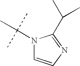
N1(C(C)(C)C)C=CN=C1C(C)C
